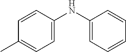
C1=CC(NC2=CC=CC=C2)=CC=C1C
